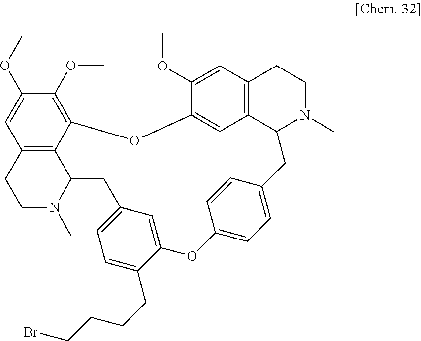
C1(OC)=CC2=C3C(=C1OC)OC1=CC4=C(CCN(C)C4CC4=CC=C(OC5=CC(=CC=C5CCCCBr)CC3N(C)CC2)C=C4)C=C1OC
